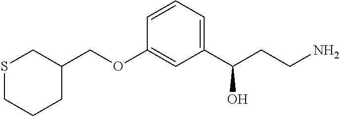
S1CCCC(COC2=CC(C(CCN)O)=CC=C2)C1
